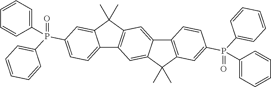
C12=CC=C(P(C3=CC=CC=C3)(=O)C3=CC=CC=C3)C=C1C(C)(C)C1=C2C=C2C(=C1)C1=C(C2(C)C)C=C(P(C2=CC=CC=C2)(=O)C2=CC=CC=C2)C=C1
